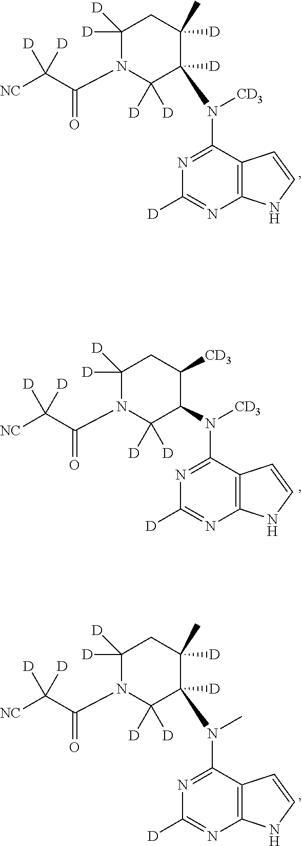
C12=C(C(N([CD3])C3([D])C([D])([D])N(C(C([NC])([D])[D])=O)C([D])([D])CC3([D])C)=NC([D])=N1)C=CN2.C12=C(C(N([CD3])C3C([D])([D])N(C(C([NC])([D])[D])=O)C([D])([D])CC3[CD3])=NC([D])=N1)C=CN2.C12=C(C(N(C)C3([D])C([D])([D])N(C(C([NC])([D])[D])=O)C([D])([D])CC3([D])C)=NC([D])=N1)C=CN2
